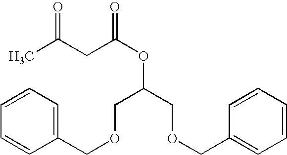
C1(COCC(COCC2=CC=CC=C2)OC(CC(C)=O)=O)=CC=CC=C1
